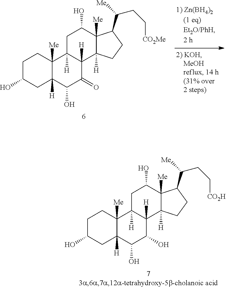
C1C(O)CC2([H])C([Me])(C1)C1([H])C([H])(C(=O)C2O)C2([H])C([Me])(C(O)C1)C(C([Me])CC[CO2Me])CC2.C1C(O)CC2([H])C([Me])(C1)C1([H])C([H])(C(O)C2O)C2([H])C([Me])(C(O)C1)C(C([Me])CC[CO2H])CC2
